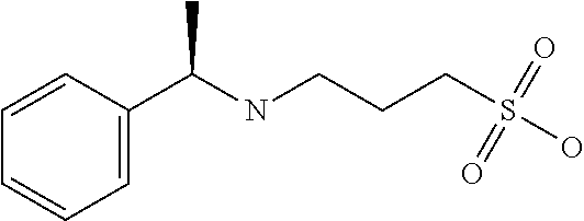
C1=C(C(NCCCS(O)(=O)=O)C)C=CC=C1
